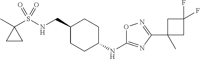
C1(S(NCC2CCC(NC3=NC(C4(C)CC(F)(F)C4)=NO3)CC2)(=O)=O)(C)CC1
